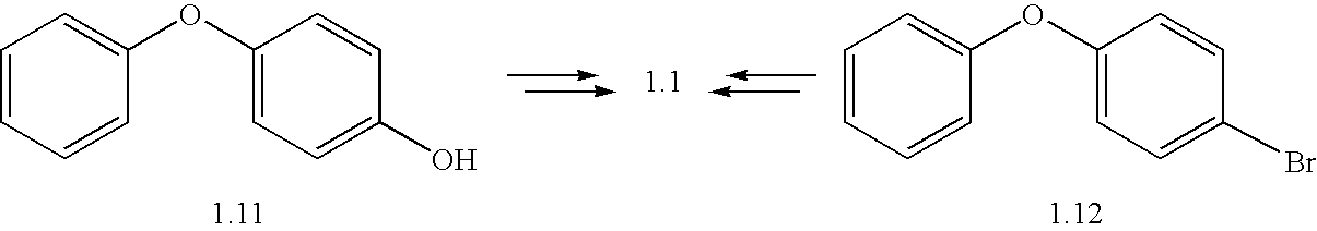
C1=CC=CC(OC2=CC=C(O)C=C2)=C1.C1=CC(OC2=CC=C(Br)C=C2)=CC=C1
